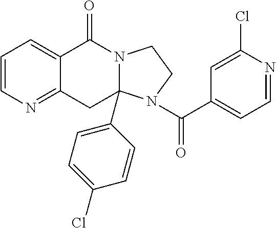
C1=CN=C2C(=C1)C(=O)N1C(C3=CC=C(Cl)C=C3)(C2)N(C(C2=CC=NC(Cl)=C2)=O)CC1
